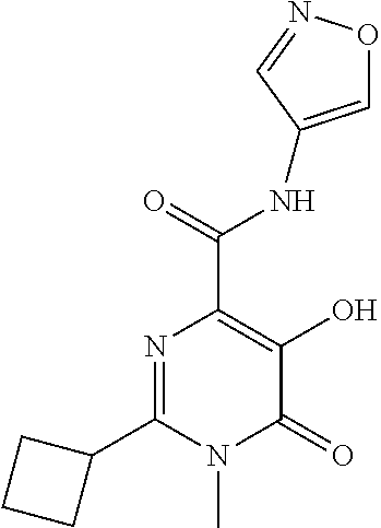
N1=C(C2CCC2)N(C)C(=O)C(O)=C1C(=O)NC1=CON=C1
